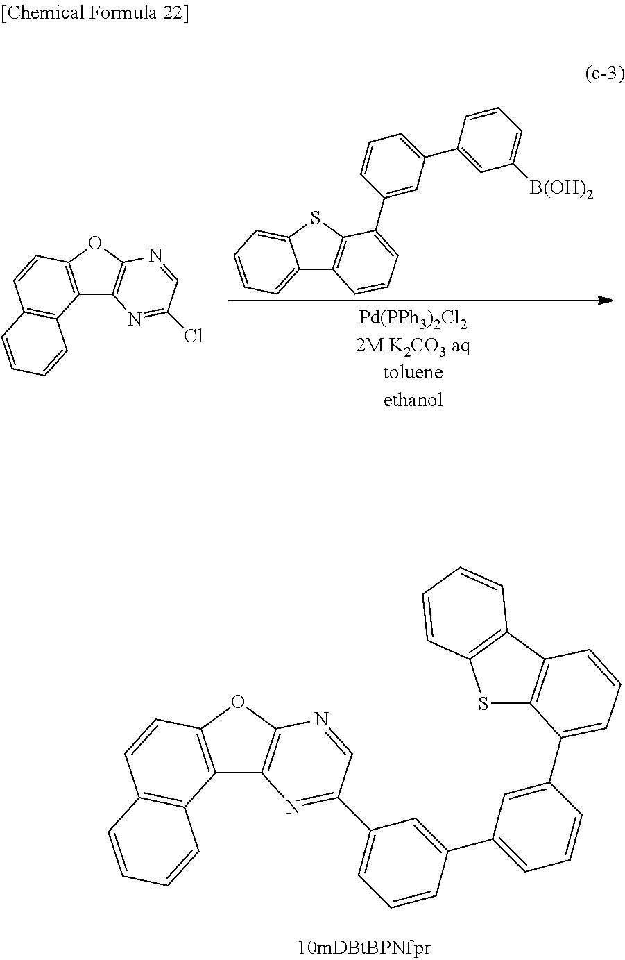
C12=C(OC3=C1N=C(Cl)C=N3)C=CC1=C2C=CC=C1.C12=CC=CC=C1SC1=C2C=CC=C1C1=CC(C2=CC([B(OH)2])=CC=C2)=CC=C1.C12=C(OC3=C1N=C(C1=CC=CC(C4=CC=CC(C5=CC=CC6=C5SC5=C6C=CC=C5)=C4)=C1)C=N3)C=CC1=C2C=CC=C1
